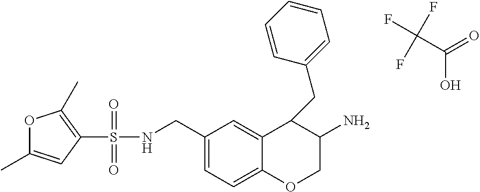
C1(S(NCC2=CC=C3C(=C2)C(CC2=CC=CC=C2)C(N)CO3)(=O)=O)=C(C)OC(C)=C1.C(C(=O)O)(F)(F)F
